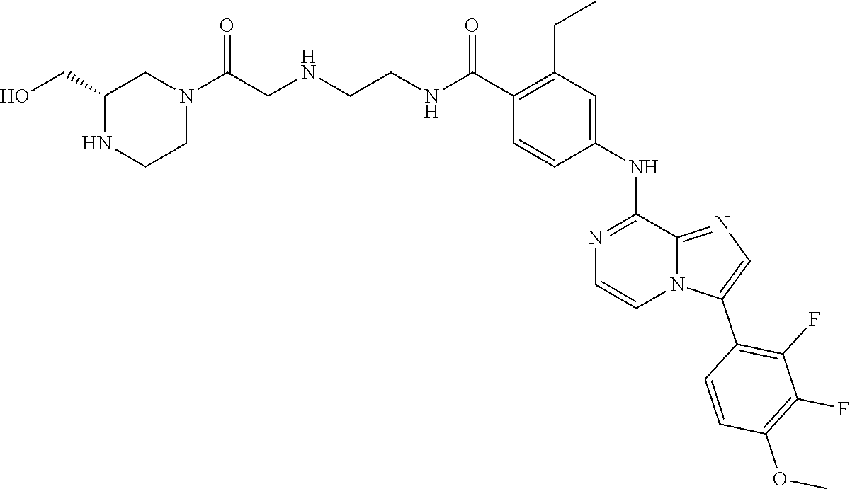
C1(C(NCCNCC(N2CC(CO)NCC2)=O)=O)=C(CC)C=C(NC2=NC=CN3C2=NC=C3C2=C(F)C(F)=C(OC)C=C2)C=C1
